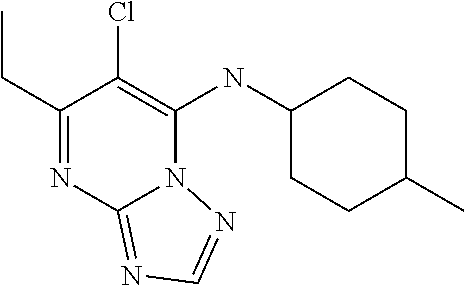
C1(CC)=NC2=NC=NN2C(NC2CCC(C)CC2)=C1Cl
